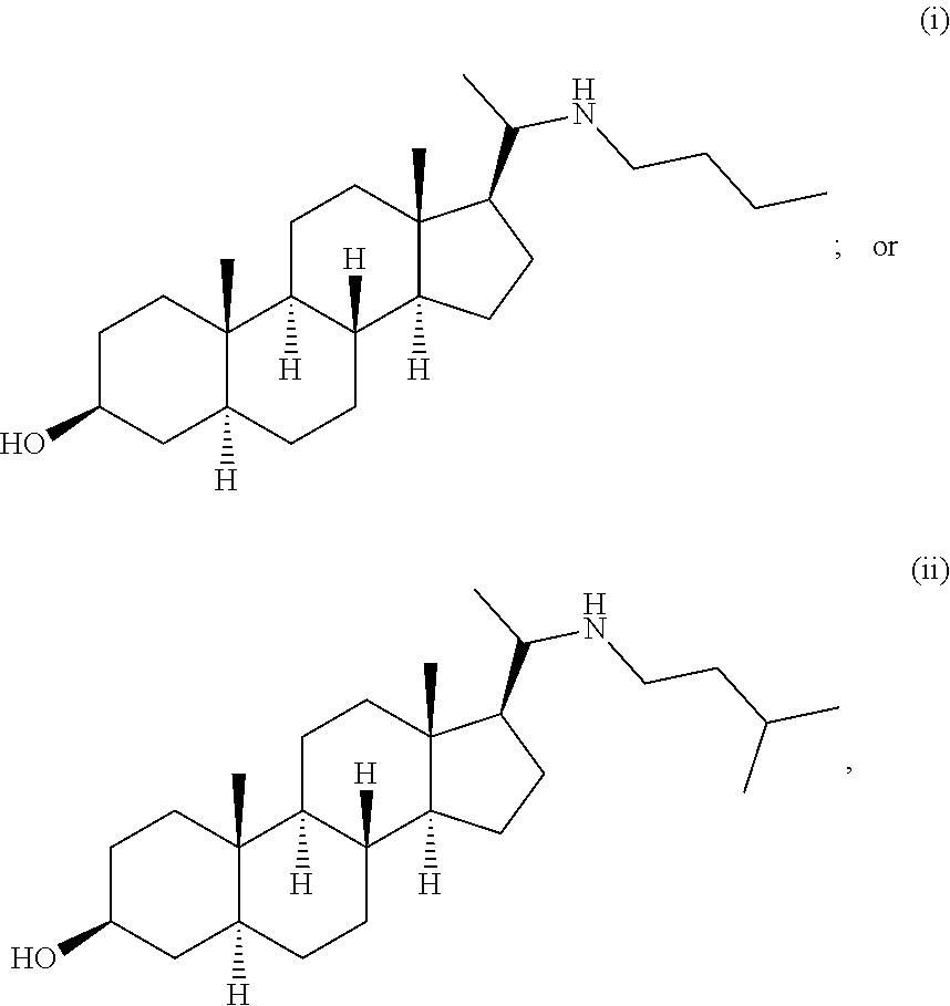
C1C(O)CC2([H])C(C)(C1)C1([H])C([H])(CC2)C2([H])C(C)(CC1)C(C(C)NCCCC)CC2.C1C(O)CC2([H])C(C)(C1)C1([H])C([H])(CC2)C2([H])C(C)(CC1)C(C(C)NCCC(C)C)CC2
